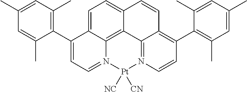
C1(C)=CC(C)=C(C2=CC=N3C4=C5C(=CC=C24)C=CC2=C(C4=C(C)C=C(C)C=C4C)C=CN(=C52)[Pt]3([NC])[CN])C(C)=C1
